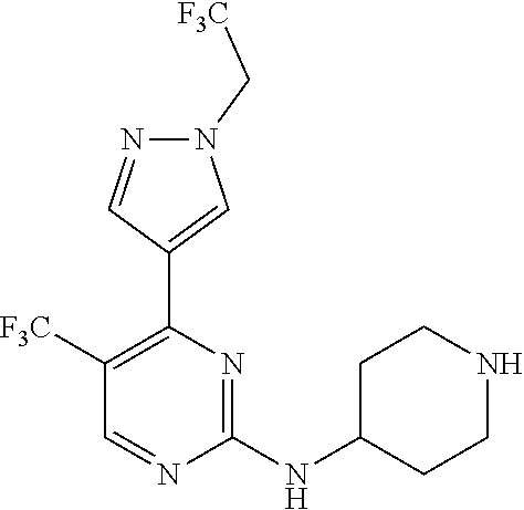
N(C1=NC(C2=CN(C[F3C])N=C2)=C([F3C])C=N1)C1CCNCC1
